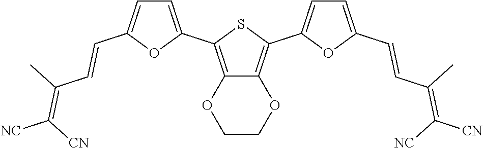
C1=C(C2=C3C(=C(C4=CC=C(C=CC(=C([NC])[CN])C)O4)S2)OCCO3)OC(C=CC(=C([CN])[NC])C)=C1
